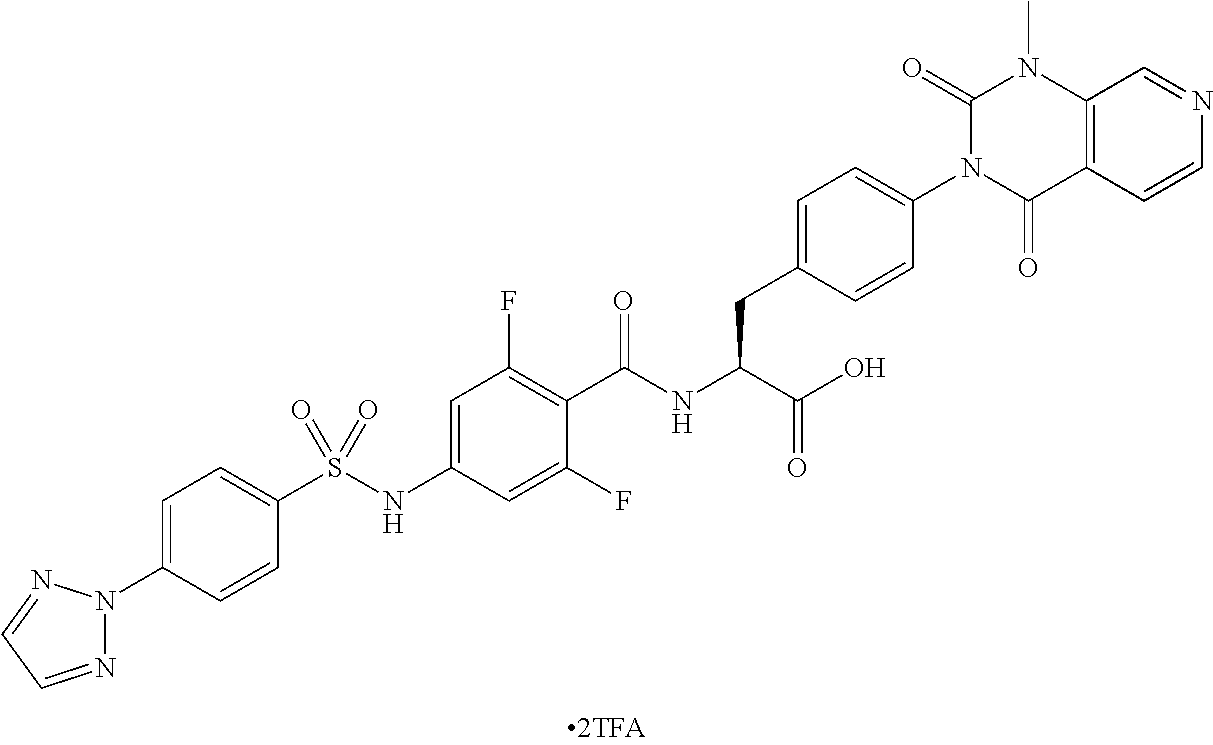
N1=CC=NN1C1=CC=C(S(NC2=CC(F)=C(C(NC(C(O)=O)CC3=CC=C(N4C(=O)C5=C(N(C)C4=O)C=NC=C5)C=C3)=O)C(F)=C2)(=O)=O)C=C1
